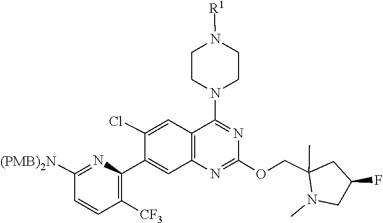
N1=C(OCC2(C)CC(F)CN2C)N=C(N2CCN([R1])CC2)C2=C1C=C(C1=C([CF3])C=CC([(PMB)2N])=N1)C(Cl)=C2
